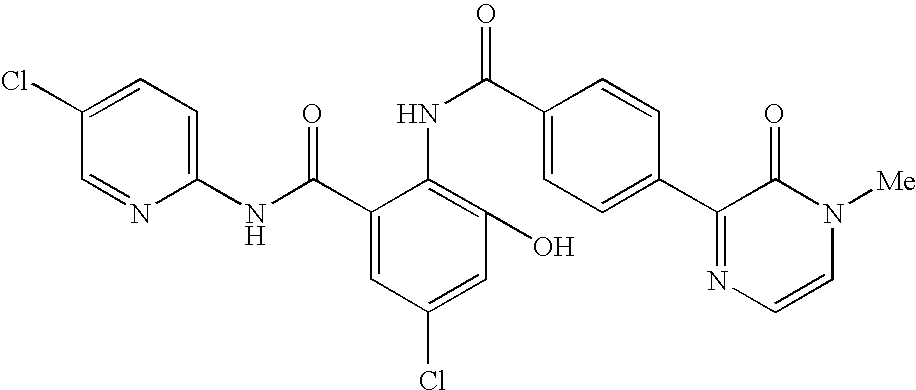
C1(Cl)=CC=C(NC(C2=CC(Cl)=CC(O)=C2NC(=O)C2=CC=C(C3=NC=CN([Me])C3=O)C=C2)=O)N=C1
